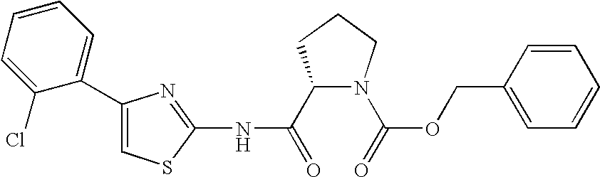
C1(C(=O)NC2=NC(C3=CC=CC=C3Cl)=CS2)N(C(=O)OCC2=CC=CC=C2)CCC1
